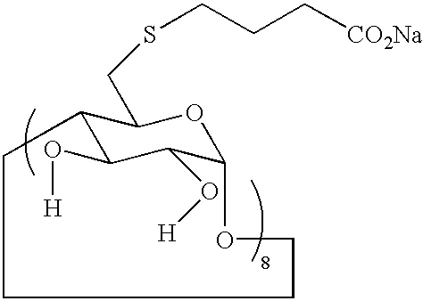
C12C(O[H])C(O[H])C(OC1CSCCC[CO2Na])OCCCC2
